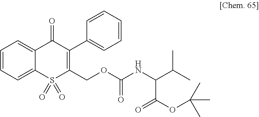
C1=CC=C2C(=C1)C(=O)C(C1=CC=CC=C1)=C(COC(NC(C(C)C)C(OC(C)(C)C)=O)=O)S2(=O)=O
